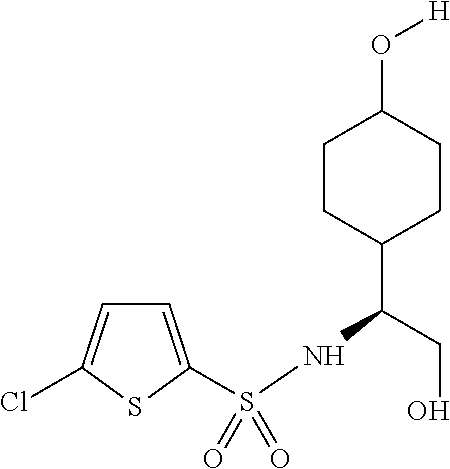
C1=C(S(NC(CO)C2CCC(O[H])CC2)(=O)=O)SC(Cl)=C1
